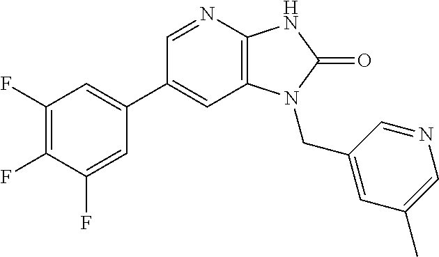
C1(C2=CC(F)=C(F)C(F)=C2)=CC2=C(N=C1)NC(=O)N2CC1=CC(C)=CN=C1
